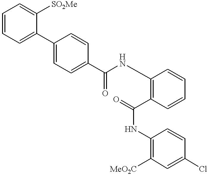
C1=CC=C(C2=CC=C(C(=O)NC3=C(C(NC4=C([MeO2C])C=C(Cl)C=C4)=O)C=CC=C3)C=C2)C([SO2Me])=C1
